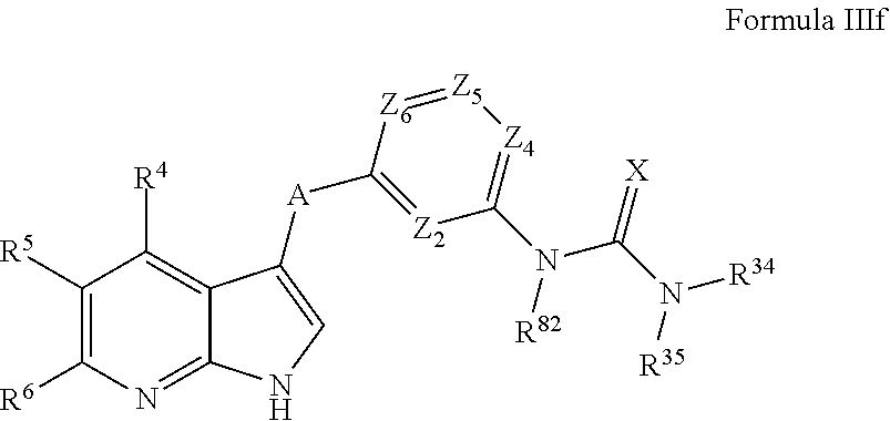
C1([R5])=C([R6])N=C2C(=C1[R4])C([A]C1=[Z2]C(N(C(N([R34])[R35])=[X])[R82])=[Z4][Z5]=[Z6]1)=CN2
